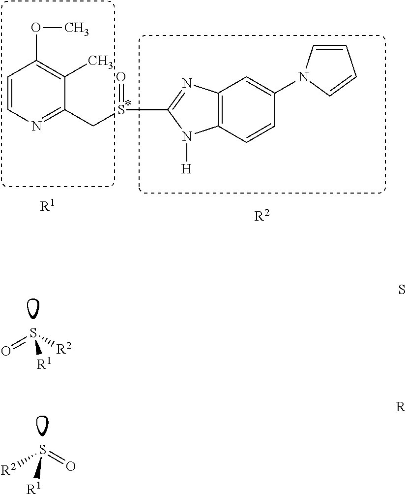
S(=O)([R2])[R1].S([R2])([R1])=O.C1=CN=C(CS(=O)C2=NC3=C(C=CC(N4C=CC=C4)=C3)N2[H])C(C)=C1OC.[R2].[R1]
